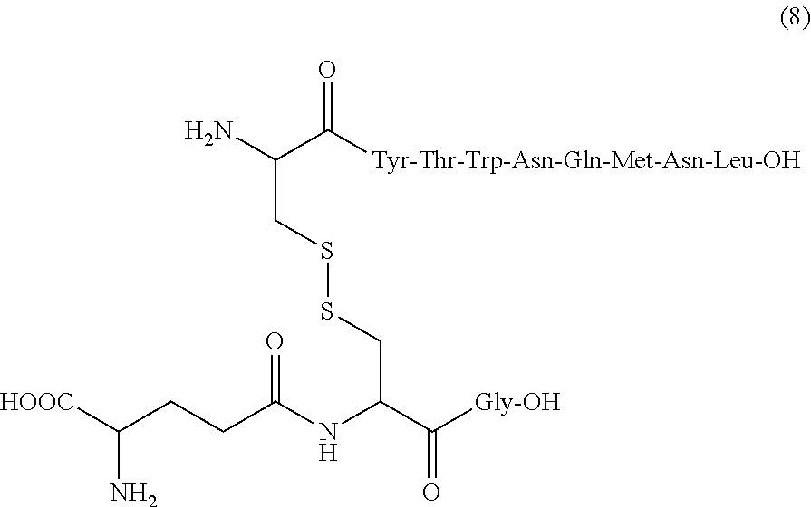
NC(C([Tyr-Thr-Trp-Asn-Gln-Met-Asn-Leu-OH])=O)CSSCC(NC(CCC([HOOC])N)=O)C(=O)[Gly-OH]
